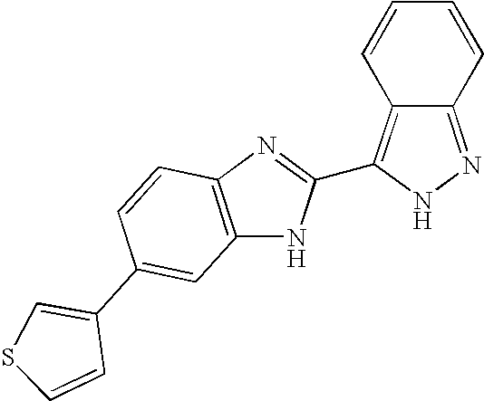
C12=NNC(C3=NC4=C(N3)C=C(C3=CSC=C3)C=C4)=C1C=CC=C2
